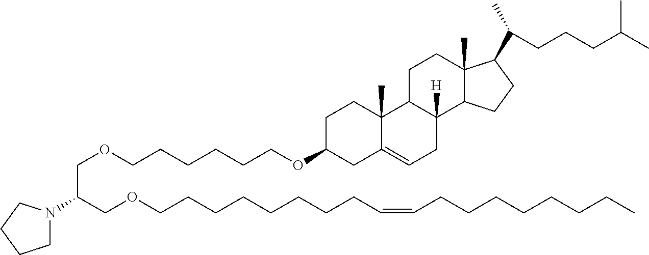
C(CCCCOC1CC2=CCC3([H])C(C2(C)CC1)CCC1(C)C3CCC1C(C)CCCC(C)C)COCC(COCCCCCCCCC=CCCCCCCCC)N1CCCC1
